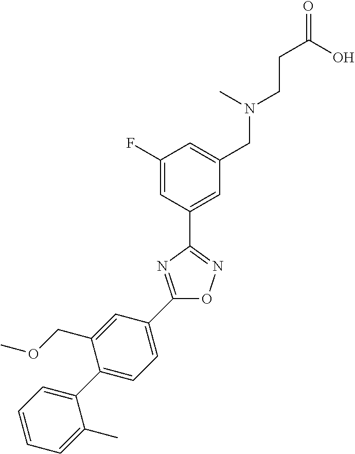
C1(F)=CC(C2=NOC(C3=CC=C(C4=CC=CC=C4C)C(COC)=C3)=N2)=CC(CN(CCC(=O)O)C)=C1
